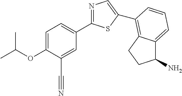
C1=C(OC(C)C)C(C#N)=CC(C2=NC=C(C3=C4C(=CC=C3)C(N)CC4)S2)=C1
